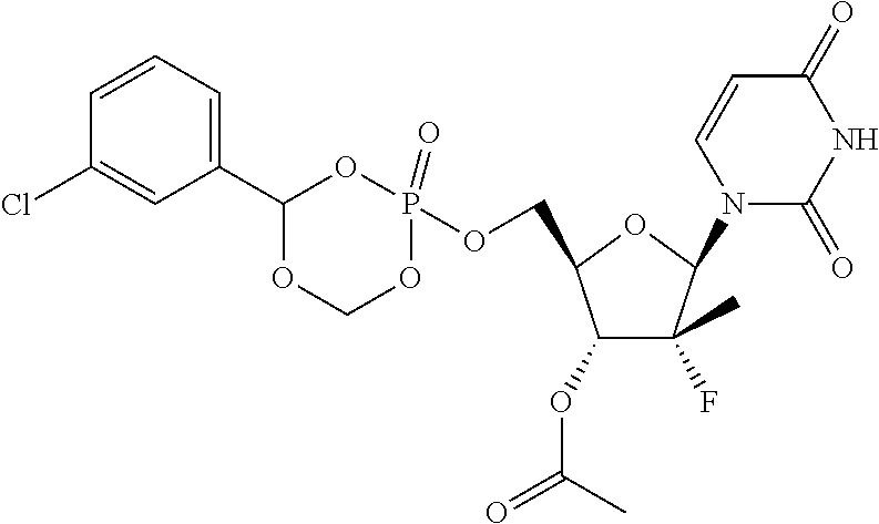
O1P(=O)(OCC2C(OC(=O)C)C(F)(C)C(N3C(=O)NC(=O)C=C3)O2)OCOC1C1=CC=CC(Cl)=C1
